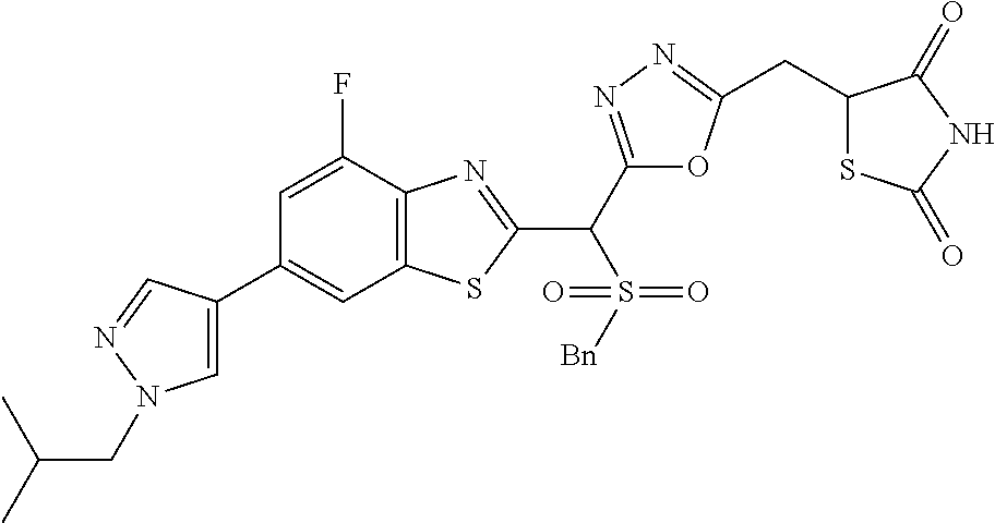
C12=C(C(F)=CC(C3=CN(CC(C)C)N=C3)=C1)N=C(C(S(=O)(=O)[Bn])C1=NN=C(CC3SC(=O)NC3=O)O1)S2
